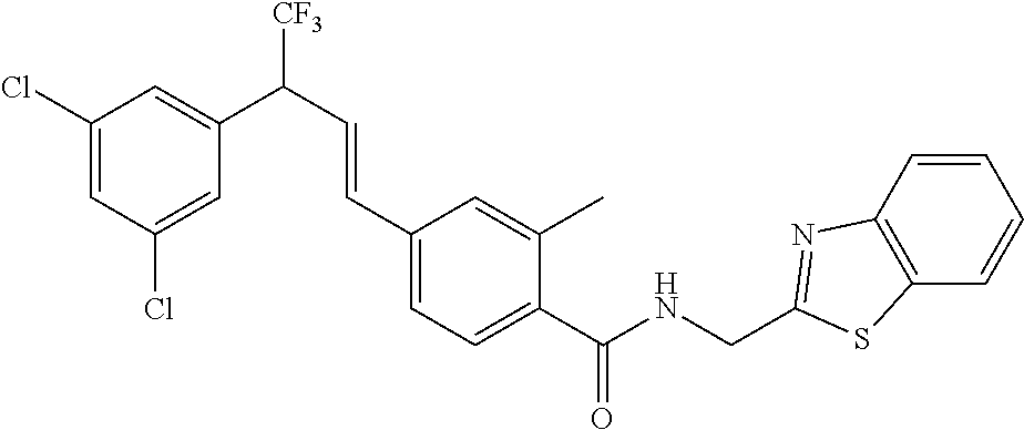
C(C1=CC=C(C(NCC2=NC3=C(C=CC=C3)S2)=O)C(C)=C1)=CC(C1=CC(Cl)=CC(Cl)=C1)[CF3]
